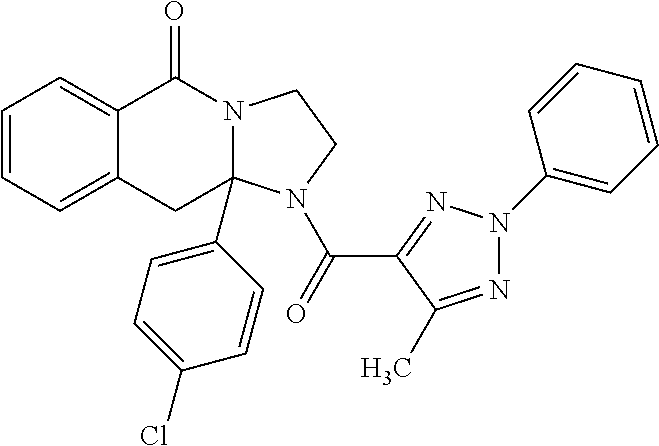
C1=CC=C2C(=C1)C(=O)N1CCN(C(=O)C3=NN(C4=CC=CC=C4)N=C3C)C1(C1=CC=C(Cl)C=C1)C2
